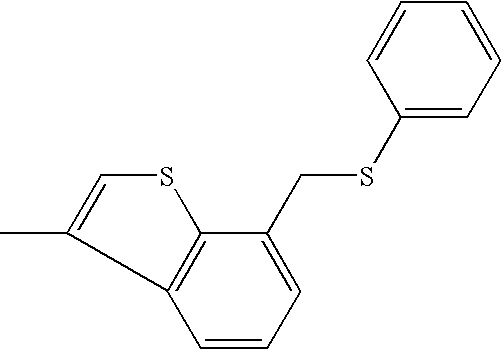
C(SC1=CC=CC=C1)C1=CC=CC2=C1SC=C2C
